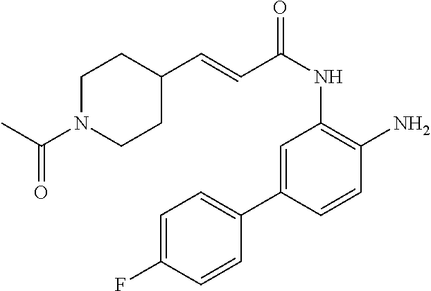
C1=C(C2=CC=C(F)C=C2)C=CC(N)=C1NC(=O)C=CC1CCN(C(C)=O)CC1
